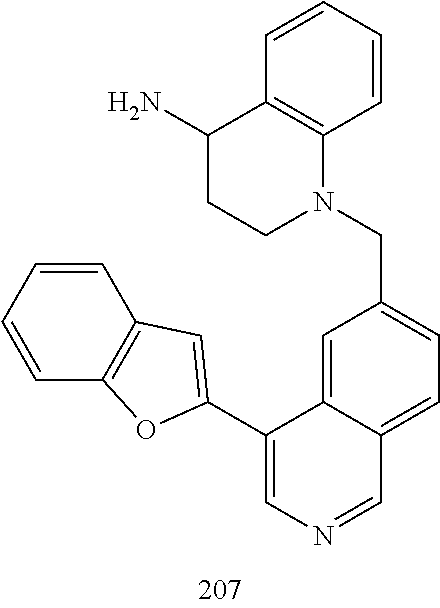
C1(N)CCN(CC2=CC=C3C(=C2)C(C2=CC4=C(C=CC=C4)O2)=CN=C3)C2=C1C=CC=C2
